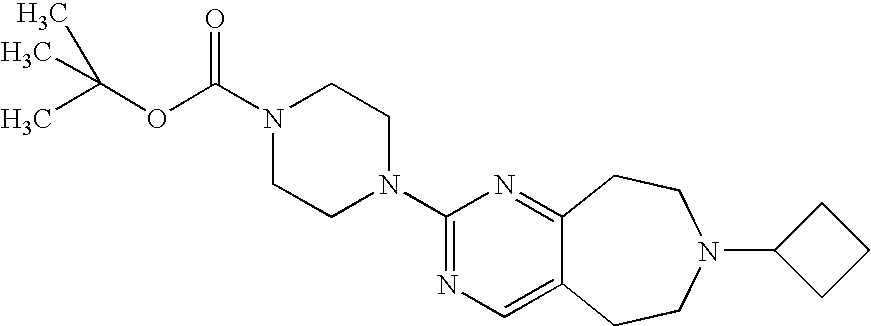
N1(C(OC(C)(C)C)=O)CCN(C2=NC=C3C(=N2)CCN(C2CCC2)CC3)CC1
